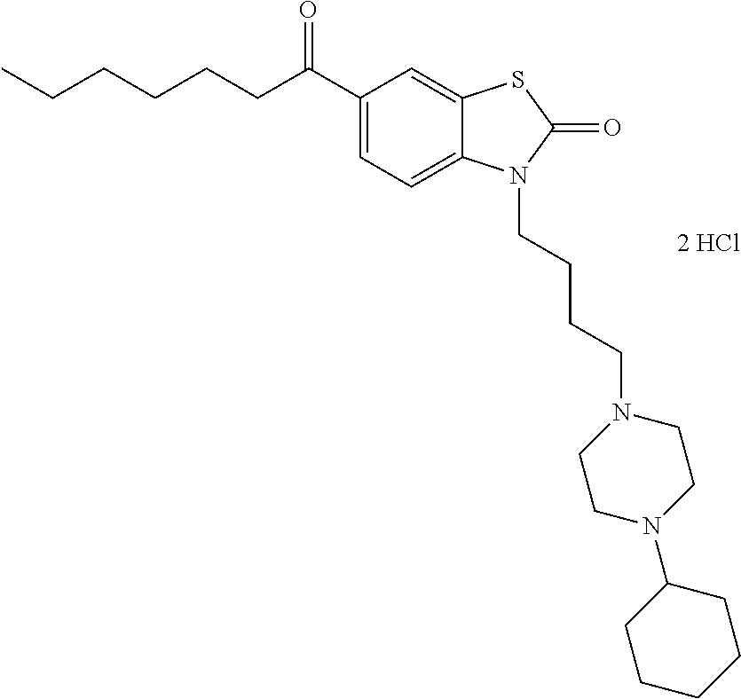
C1(C(CCCCCC)=O)=CC=C2C(=C1)SC(=O)N2CCCCN1CCN(C2CCCCC2)CC1
